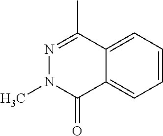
C1=CC=C2C(=C1)C(=O)N(C)N=C2C
